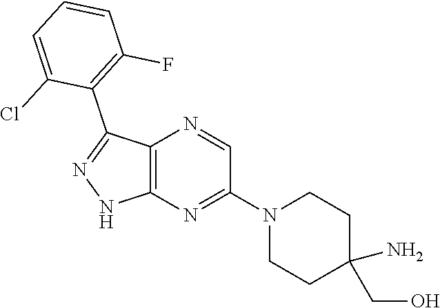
C12=C(N=C(N3CCC(N)(CO)CC3)C=N1)NN=C2C1=C(F)C=CC=C1Cl
